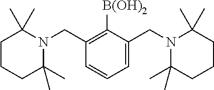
C1=C(CN2C(C)(C)CCCC2(C)C)C([B(OH)2])=C(CN2C(C)(C)CCCC2(C)C)C=C1
